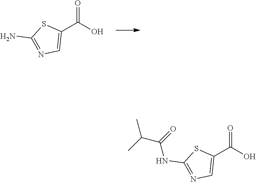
C1(C(O)=O)=CN=C(N)S1.C1(C(O)=O)=CN=C(NC(C(C)C)=O)S1
